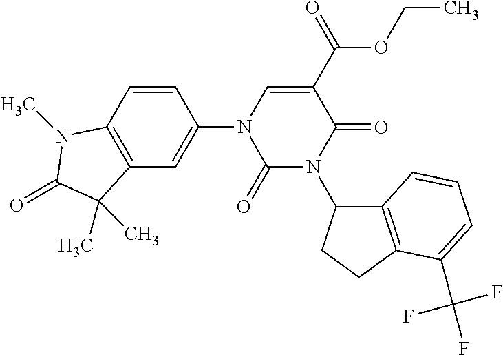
C1(=O)N(C2C3=C(CC2)C(C(F)(F)F)=CC=C3)C(=O)C(C(OCC)=O)=CN1C1=CC2=C(C=C1)N(C)C(=O)C2(C)C
